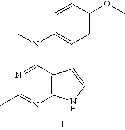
C12=C(C=CN1)C(N(C1=CC=C(OC)C=C1)C)=NC(C)=N2
